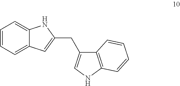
C1=CC=C2C(=C1)NC(CC1=CNC3=C1C=CC=C3)=C2
